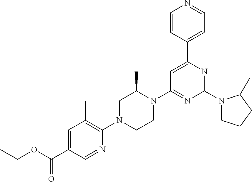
O(C(C1=CC(C)=C(N2CCN(C3=NC(N4CCCC4C)=NC(C4=CC=NC=C4)=C3)C(C)C2)N=C1)=O)CC
